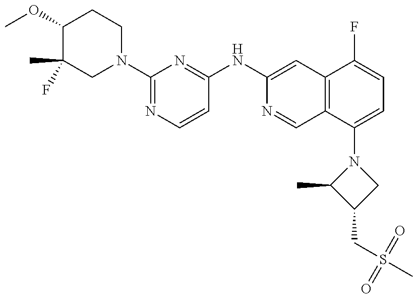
C1(OC)C(C)(F)CN(C2=NC=CC(NC3=CC4=C(C=N3)C(N3C(C)C(CS(C)(=O)=O)C3)=CC=C4F)=N2)CC1
